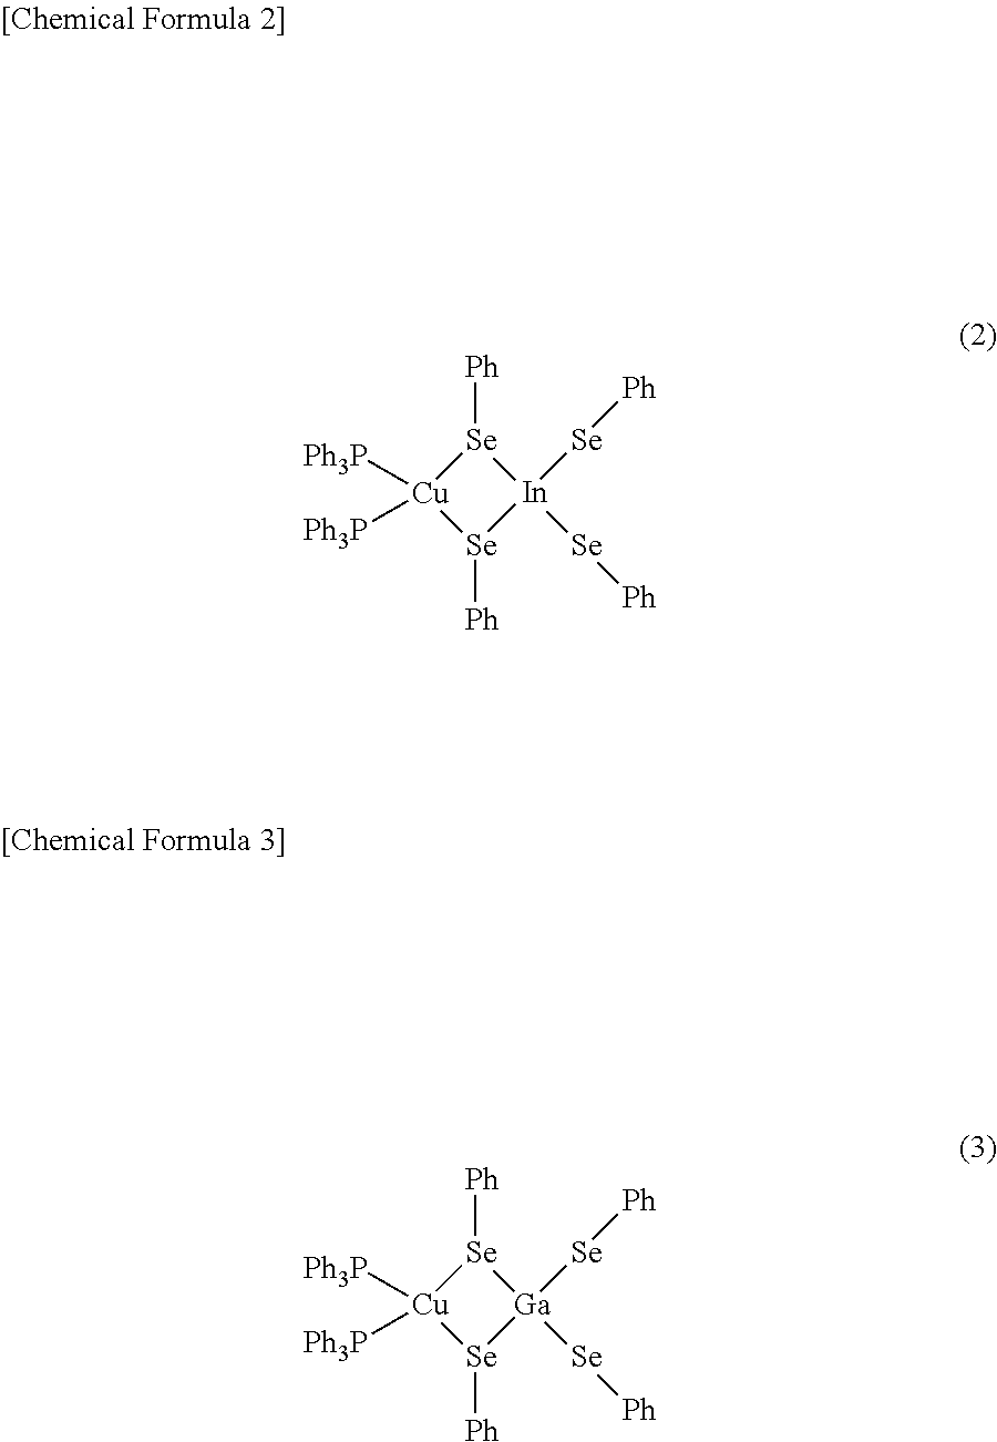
[Cu]1([Ph3P])([Ph3P])[Se]([Ph])[In]([Se][Ph])([Se][Ph])[Se]1[Ph].[Cu]1([Ph3P])([Ph3P])[Se]([Ph])[Ga]([Se][Ph])([Se][Ph])[Se]1[Ph]
